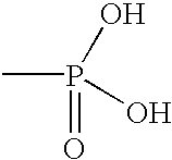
CP(O)(=O)O
